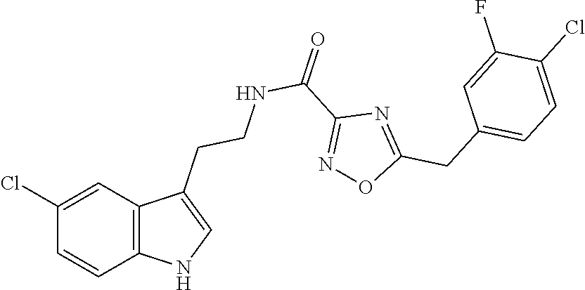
C12=C(C=C(Cl)C=C1)C(CCNC(C1=NOC(CC3=CC=C(Cl)C(F)=C3)=N1)=O)=CN2
